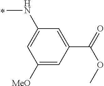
C1([MeO])=CC(C(=O)OC)=CC(NC)=C1
